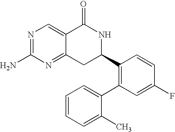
N1=C(N)N=C2C(=C1)C(=O)NC(C1=C(C3=CC=CC=C3C)C=C(F)C=C1)C2
